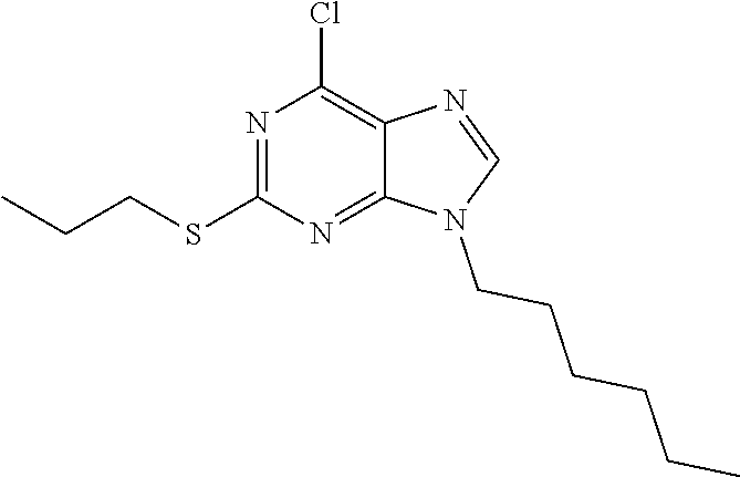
C1=NC2=C(Cl)N=C(SCCC)N=C2N1CCCCCC
